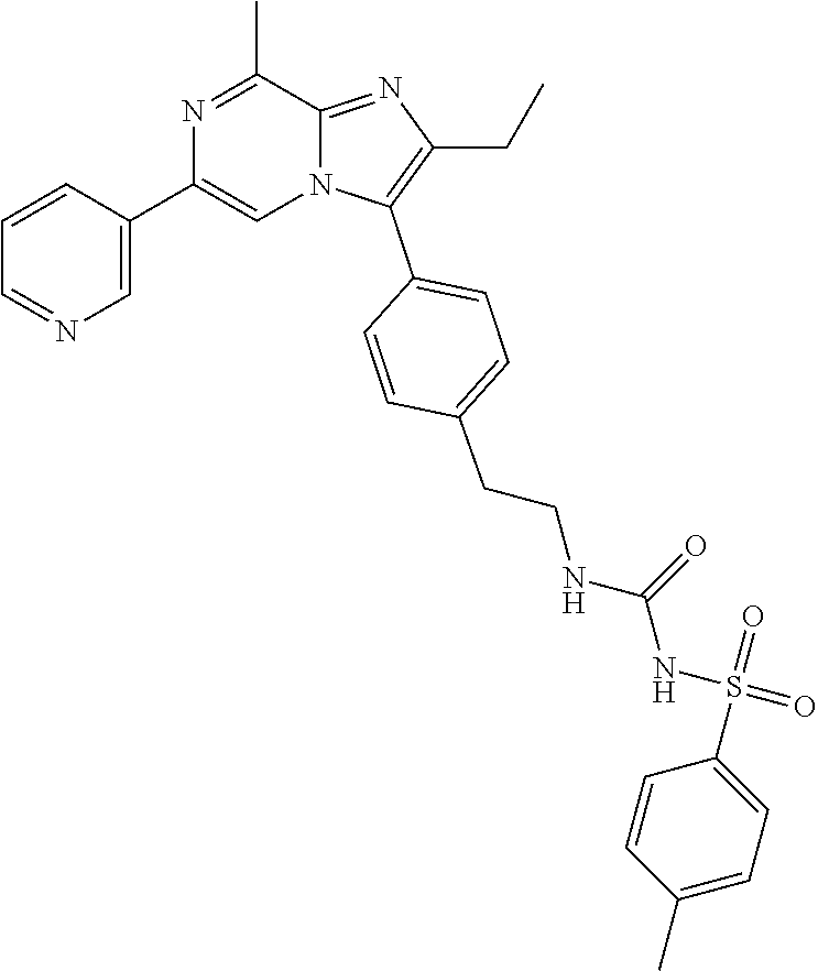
N1=C(C)C2=NC(CC)=C(C3=CC=C(CCNC(NS(=O)(=O)C4=CC=C(C)C=C4)=O)C=C3)N2C=C1C1=CN=CC=C1
